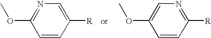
N1=C(OC)C=CC([R])=C1.C1=C(OC)C=CC([R])=N1
